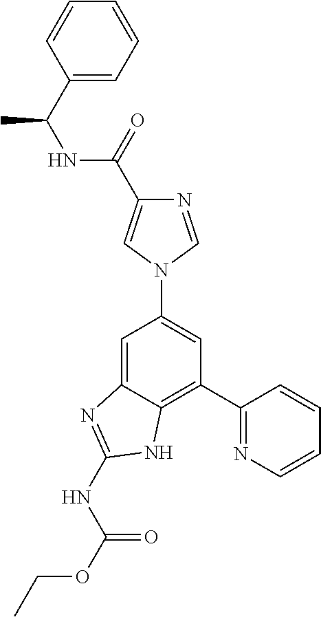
C1=C2C(=C(C3=NC=CC=C3)C=C1N1C=C(C(=O)NC(C)C3=CC=CC=C3)N=C1)NC(NC(OCC)=O)=N2
